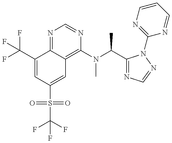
C1(C(F)(F)F)=CC(S(=O)(=O)C(F)(F)F)=CC2=C(N(C(C)C3=NC=NN3C3=NC=CC=N3)C)N=CN=C12
